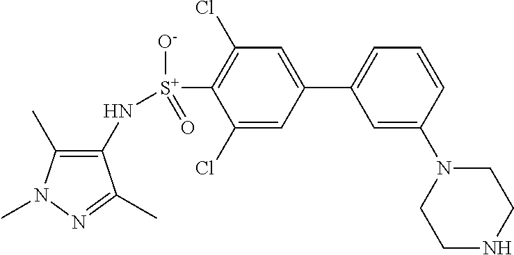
C1(C)=C(N[S+](C2=C(Cl)C=C(C3=CC=CC(N4CCNCC4)=C3)C=C2Cl)([O-])=O)C(C)=NN1C
